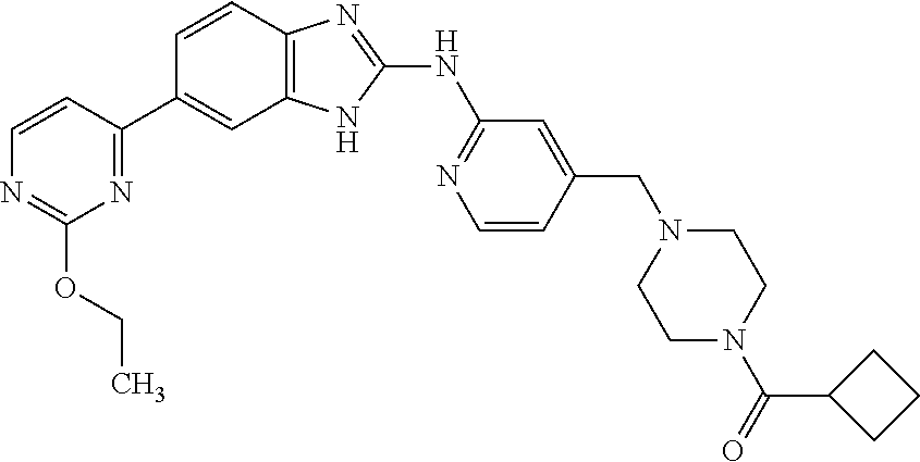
C1=CC(C2=CC3=C(C=C2)N=C(NC2=NC=CC(CN4CCN(C(=O)C5CCC5)CC4)=C2)N3)=NC(OCC)=N1
